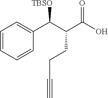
OC(C(C(C1=CC=CC=C1)[TBSO])CCC#C)=O
